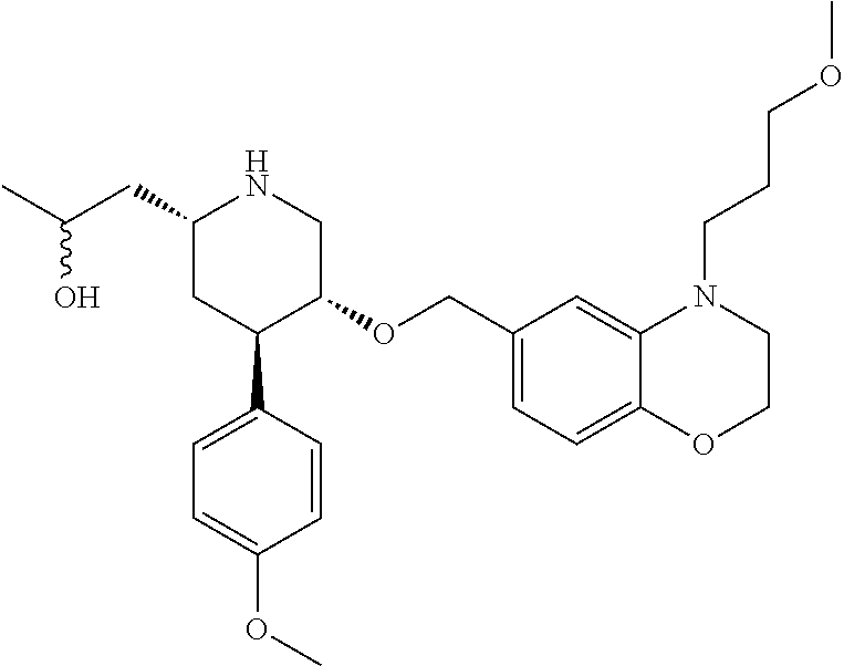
C1(CC(C)O)CC(C2=CC=C(OC)C=C2)C(OCC2=CC=C3C(=C2)N(CCCOC)CCO3)CN1
